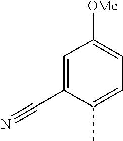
C1=C(C#N)C(C)=CC=C1[OMe]
